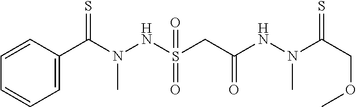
C1=CC(C(N(NS(CC(NN(C)C(COC)=S)=O)(=O)=O)C)=S)=CC=C1
